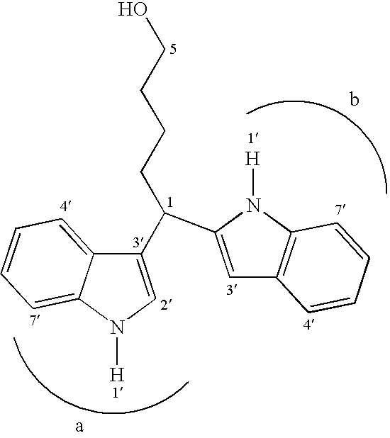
C1(C(C2=CC3=C(N2[H])C=CC=C3)CCCCO)=CN([H])C2=CC=CC=C12
